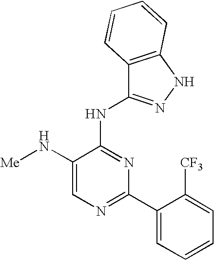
C1(N[Me])=CN=C(C2=CC=CC=C2[CF3])N=C1NC1=NNC2=C1C=CC=C2
